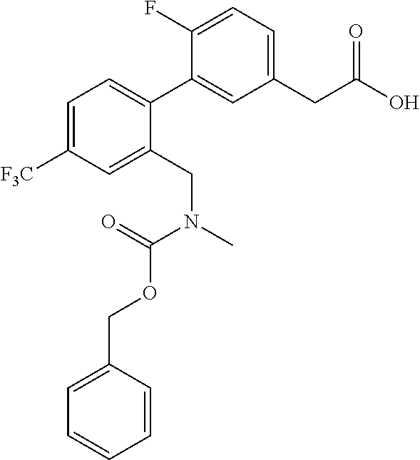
C1(CC(O)=O)=CC=C(F)C(C2=CC=C([F3C])C=C2CN(C(=O)OCC2=CC=CC=C2)C)=C1
